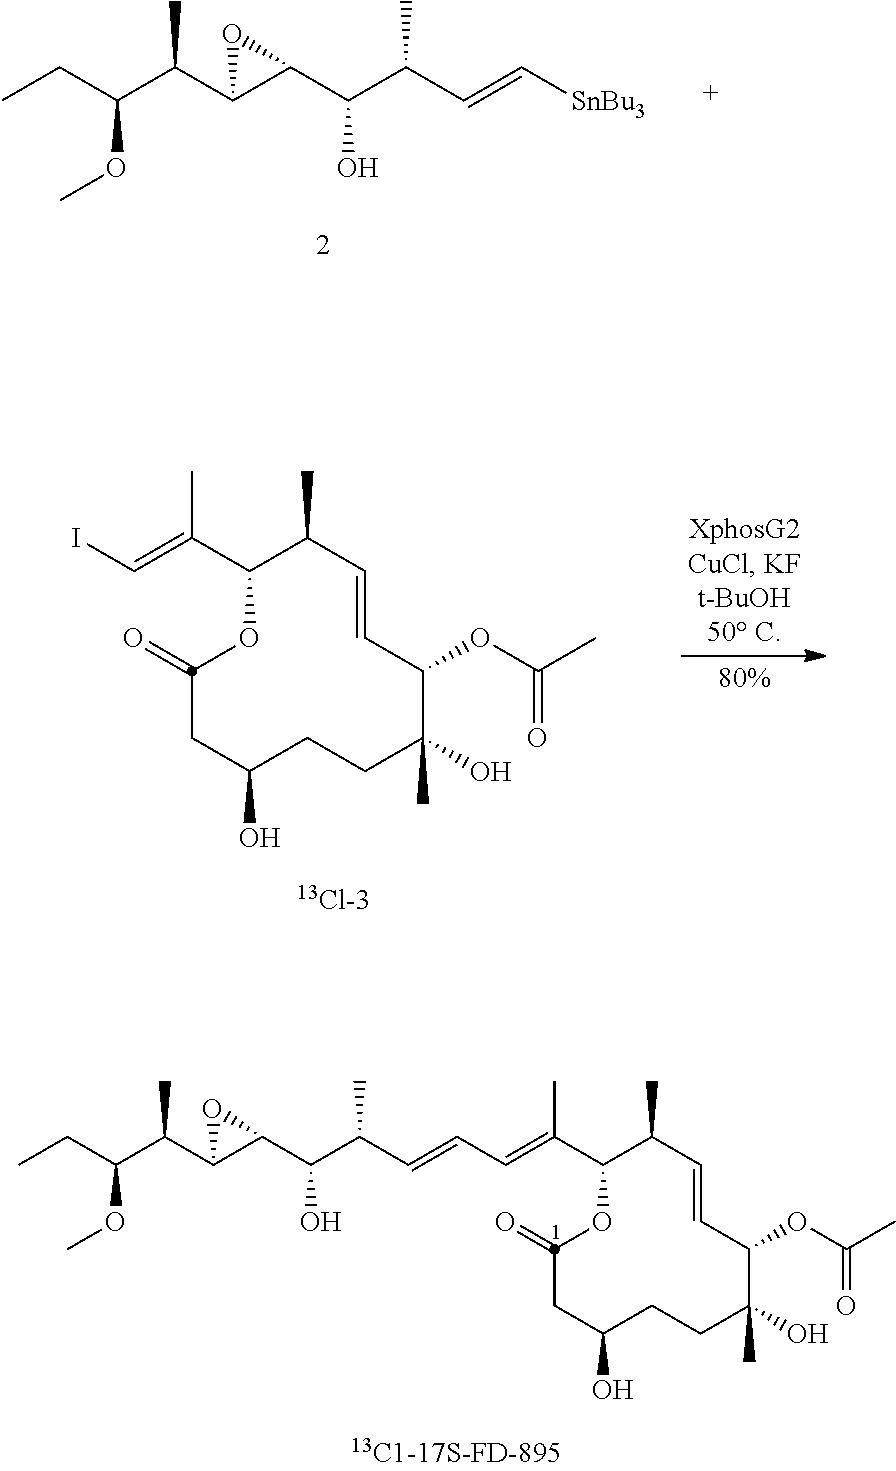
CCC(C(C1C(C(C(C=C[SnBu3])C)O)O1)C)OC.C1(C(=CI)C)OC(=O)CC(O)CCC(O)(C)C(OC(C)=O)C=CC1C.C1(C(=CC=CC(C(C2C(C(C(CC)OC)C)O2)O)C)C)OC(=O)CC(O)CCC(O)(C)C(OC(C)=O)C=CC1C
